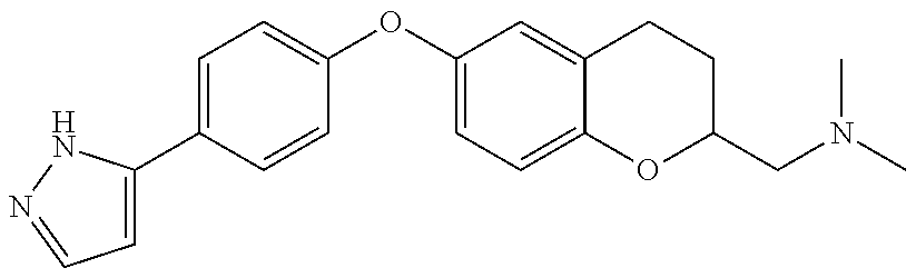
C1=C(C2=CC=C(OC3=CC=C4C(=C3)CCC(CN(C)C)O4)C=C2)NN=C1
